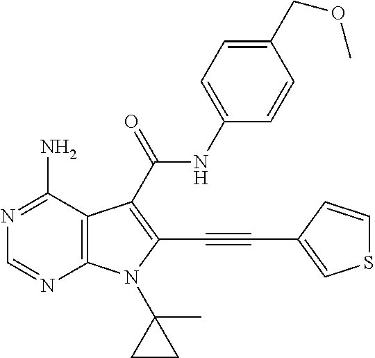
C12=C(C(N)=NC=N1)C(C(=O)NC1=CC=C(COC)C=C1)=C(C#CC1=CSC=C1)N2C1(C)CC1
